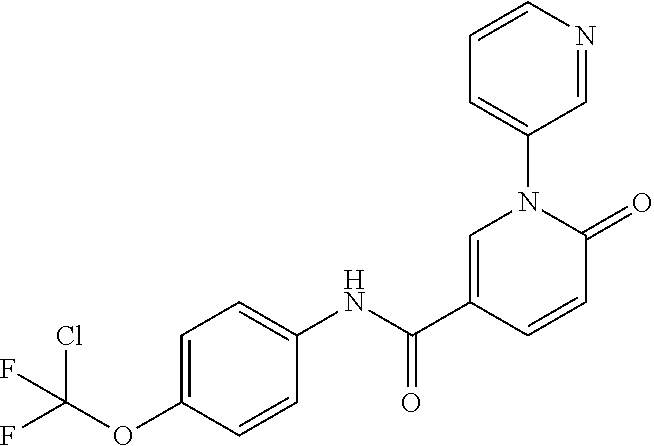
C1=C(C(NC2=CC=C(OC(F)(Cl)F)C=C2)=O)C=CC(=O)N1C1=CC=CN=C1
